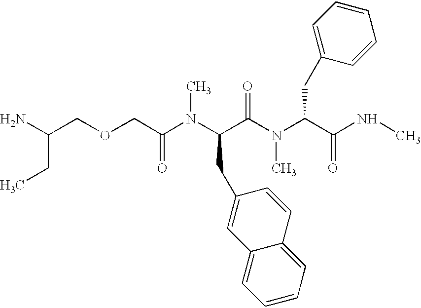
NC(COCC(N(C(C(N(C(C(NC)=O)CC1=CC=CC=C1)C)=O)CC1=CC2=CC=CC=C2C=C1)C)=O)CC
